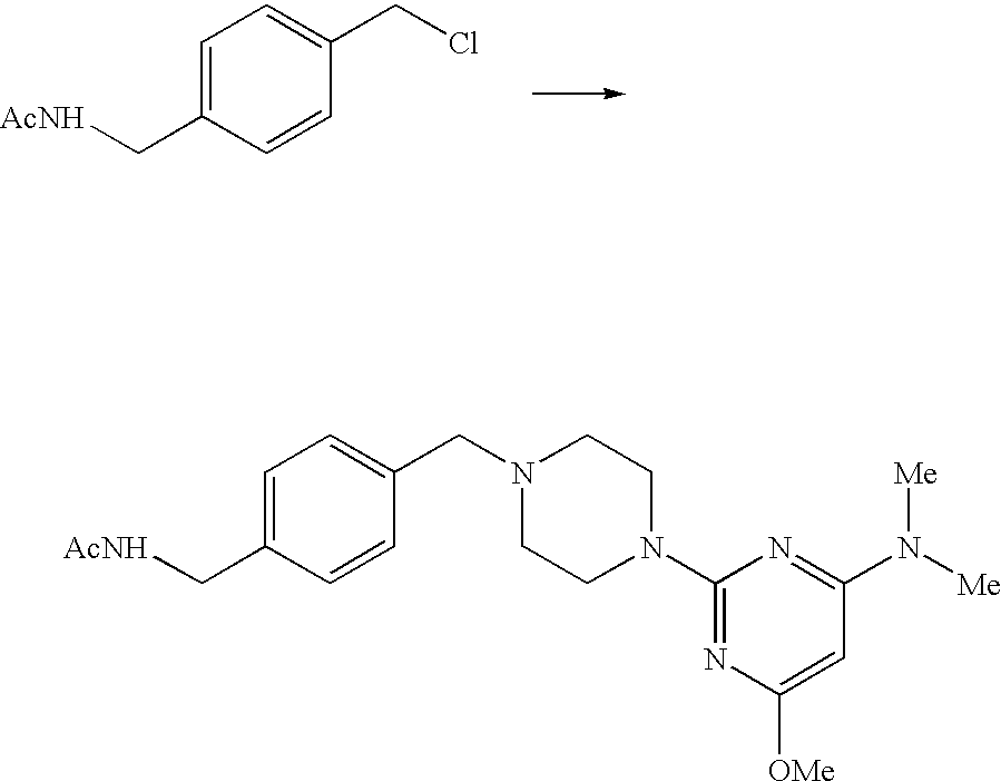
C1=C(C[AcNH])C=CC(CN2CCN(C3=NC([OMe])=CC(N([Me])[Me])=N3)CC2)=C1.C1=C(C[AcNH])C=CC(CCl)=C1
